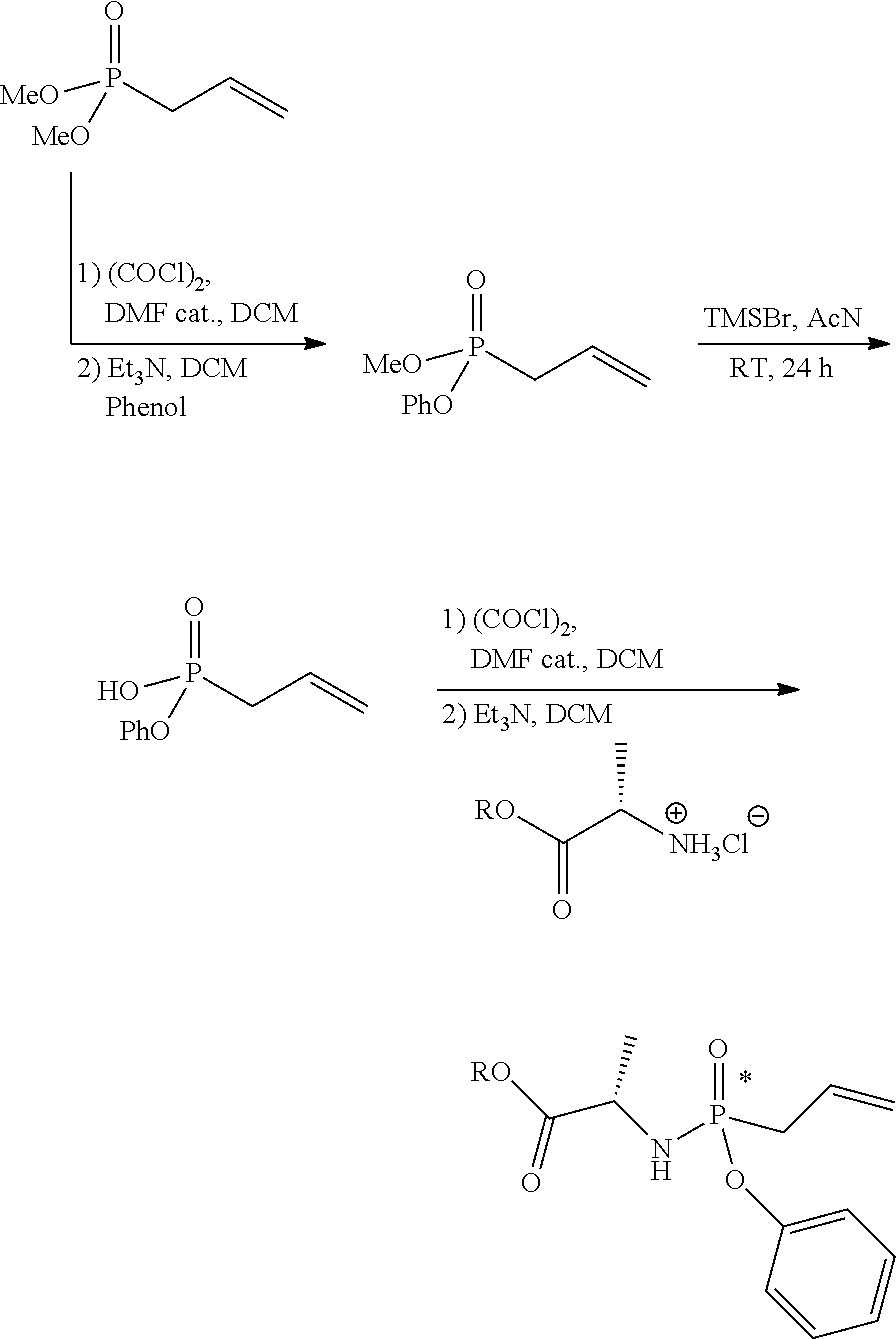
C=CCP(=O)([MeO])[MeO].C=CCP(=O)([MeO])[PhO].[RO]C(C([NH3Cl])C)=O.C=CCP(=O)(O)[PhO].[RO]C(=O)C(NP(CC=C)(=O)OC1=CC=CC=C1)C
